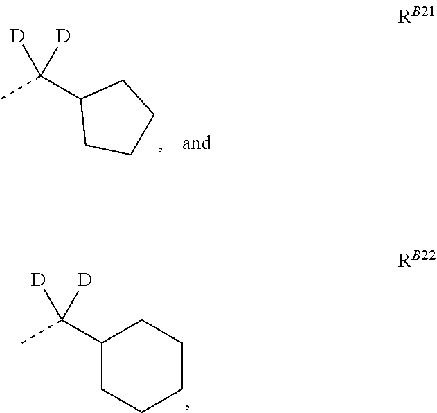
C(C1CCCC1)(C)([D])[D].C1(C(C)([D])[D])CCCCC1
